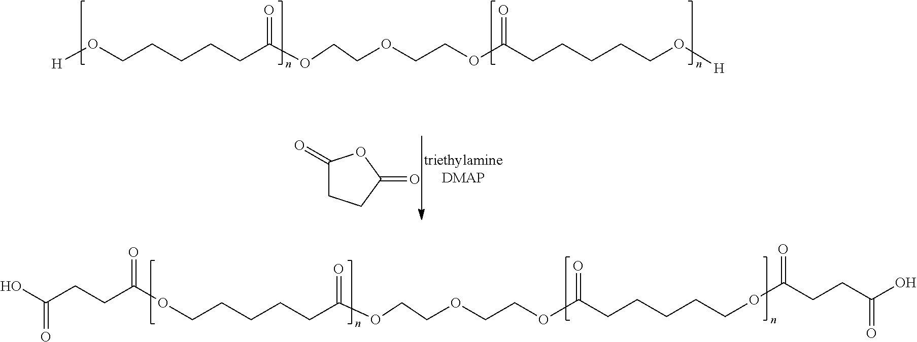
[H]OCCCCCC(OCCOCCOC(CCCCCO[H])=O)=O.C1(=O)CCC(=O)O1.O(CCCCCC(OCCOCCOC(CCCCCOC(CCC(O)=O)=O)=O)=O)C(CCC(O)=O)=O
